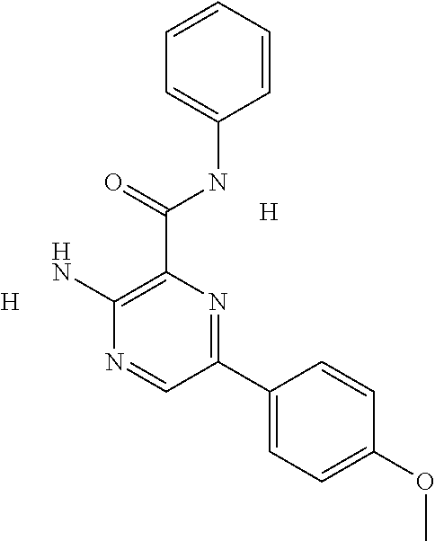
C1=CC=CC(NC(C2=C(N)N=CC(C3=CC=C(OC)C=C3)=N2)=O)=C1.[H].[H]
